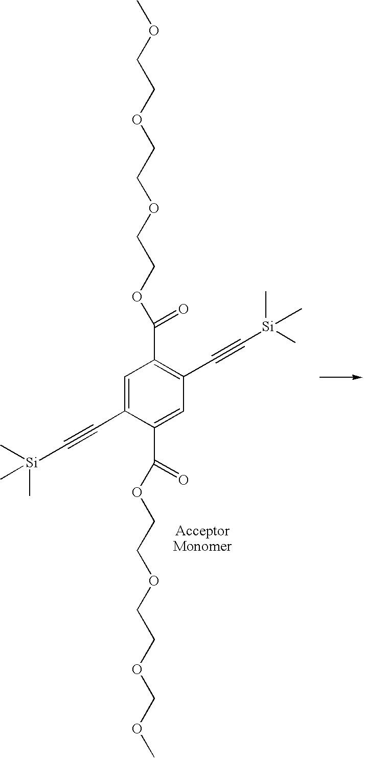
COCCOCCOCCOC(C1=C(C#C[Si](C)(C)C)C=C(C(OCCOCCOCOC)=O)C(C#C[Si](C)(C)C)=C1)=O
